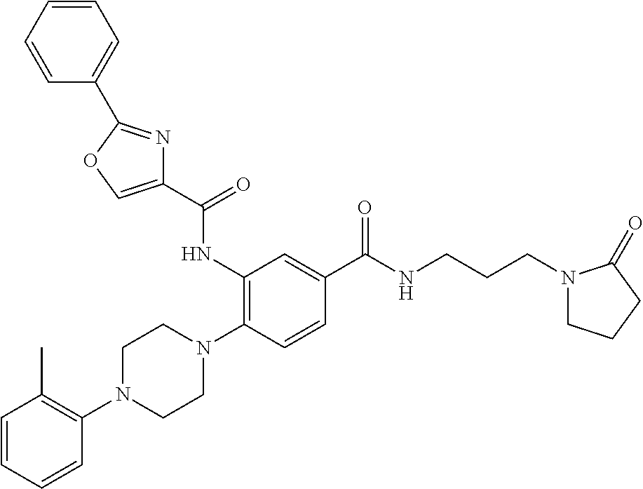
C1=CC=CC(N2CCN(C3=C(NC(C4=COC(C5=CC=CC=C5)=N4)=O)C=C(C(NCCCN4CCCC4=O)=O)C=C3)CC2)=C1C
